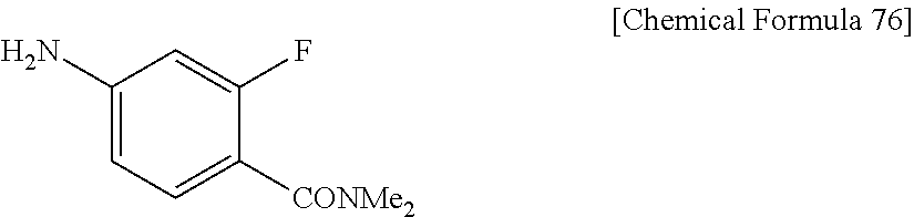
C1(N)=CC=C([CONMe2])C(F)=C1
